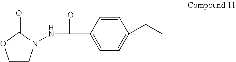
C1CN(NC(C2=CC=C(CC)C=C2)=O)C(=O)O1
